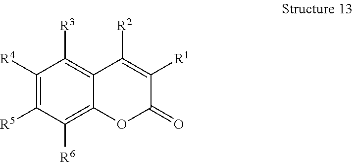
C1([R4])=C([R5])C([R6])=C2C(=C1[R3])C([R2])=C([R1])C(=O)O2
